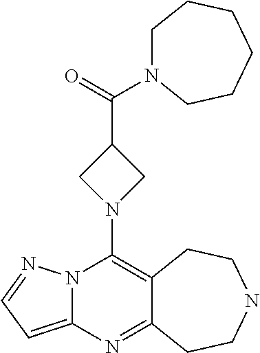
C12=C(N3CC(C(=O)N4CCCCCC4)C3)N3C(=CC=N3)N=C1CCNCC2
